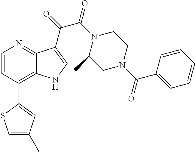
C1=CC(C2=CC(C)=CS2)=C2C(=N1)C(C(=O)C(N1C(C)CN(C(C3=CC=CC=C3)=O)CC1)=O)=CN2
